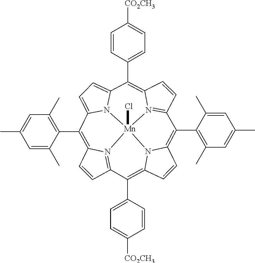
C1=CC2=N3C1=C(C1=C(C)C=C(C)C=C1C)C1=CC=C4N1[Mn]31(Cl)N3=C(C=CC3=C4C3=CC=C([CO2CH3])C=C3)C(C3=C(C)C=C(C)C=C3C)=C3C=CC(=C2C2=CC=C([CO2CH3])C=C2)N31
